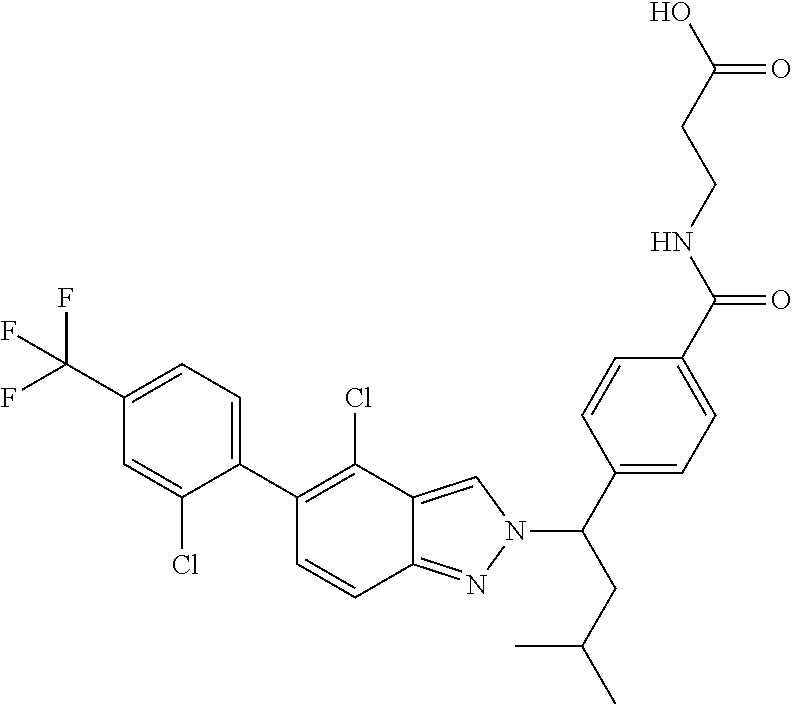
C1(C(F)(F)F)=CC=C(C2=C(Cl)C3=CN(C(C4=CC=C(C(NCCC(O)=O)=O)C=C4)CC(C)C)N=C3C=C2)C(Cl)=C1
